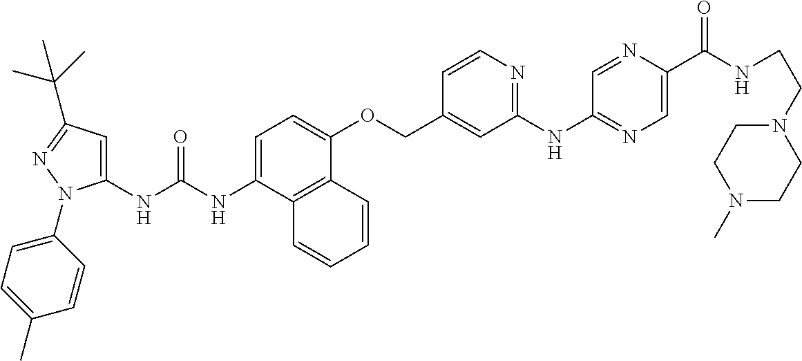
N(C(NC1=CC(C(C)(C)C)=NN1C1=CC=C(C)C=C1)=O)C1=CC=C(OCC2=CC(NC3=NC=C(C(NCCN4CCN(C)CC4)=O)N=C3)=NC=C2)C2=C1C=CC=C2
